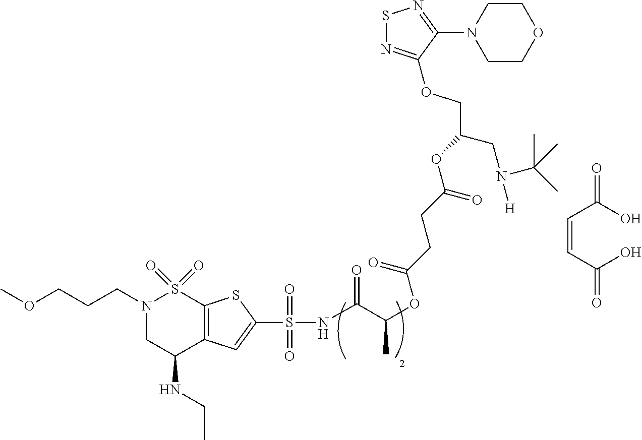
N1(CCCOC)CC(NCC)C2=C(S1(=O)=O)SC(S(=O)(=O)NC(C(OC(CCC(OC(COC1=NSN=C1N1CCOCC1)CN([H])C(C)(C)C)=O)=O)C)=O)=C2.C(=CC(O)=O)C(O)=O
